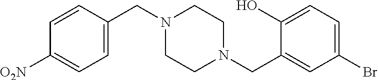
C1(CN2CCN(CC3=CC(Br)=CC=C3O)CC2)=CC=C([O2N])C=C1
